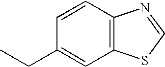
C12=C(C=CC(CC)=C1)N=CS2
